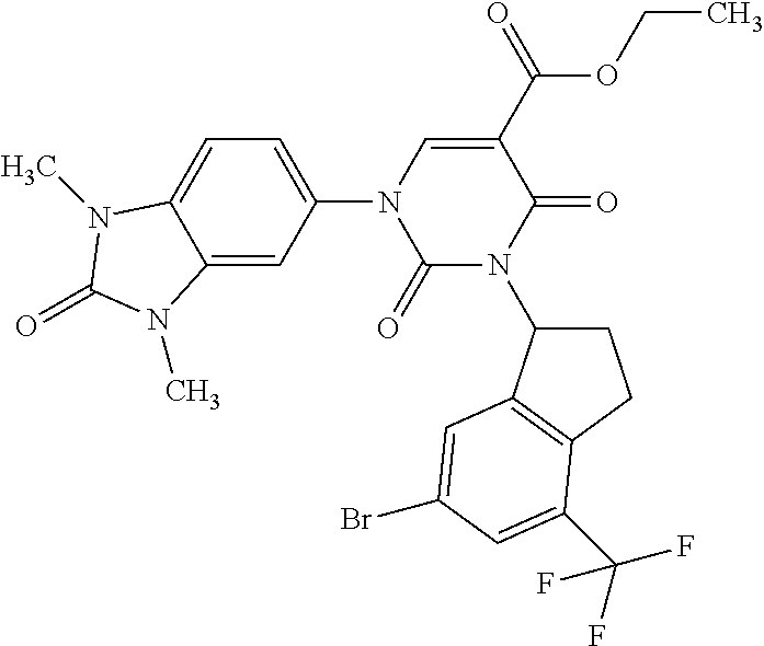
C1(=O)N(C2CCC3=C2C=C(Br)C=C3C(F)(F)F)C(=O)C(C(=O)OCC)=CN1C1=CC=C2C(=C1)N(C)C(=O)N2C
